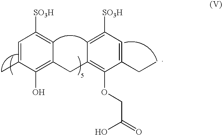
C1=C(C)C(O)=C(CC2=C(OCC(O)=O)C(CC)=CC([SO3H])=C2)C=C1[SO3H]
